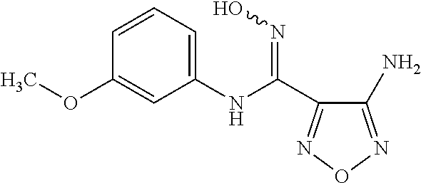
C1=CC=C(NC(C2=NON=C2N)=NO)C=C1OC
